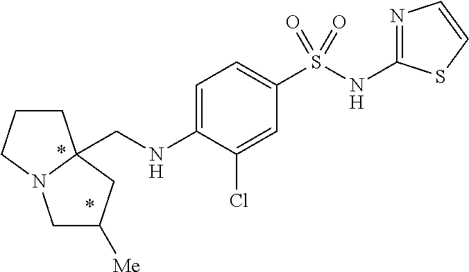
N1=C(NS(C2=CC=C(NCC34CC([Me])CN3CCC4)C(Cl)=C2)(=O)=O)SC=C1
